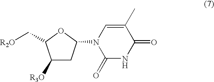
C1([R3O])CC(N2C(=O)NC(=O)C(C)=C2)OC1C[R2O]
